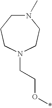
N1(C)CCCN(CCO*)CC1
